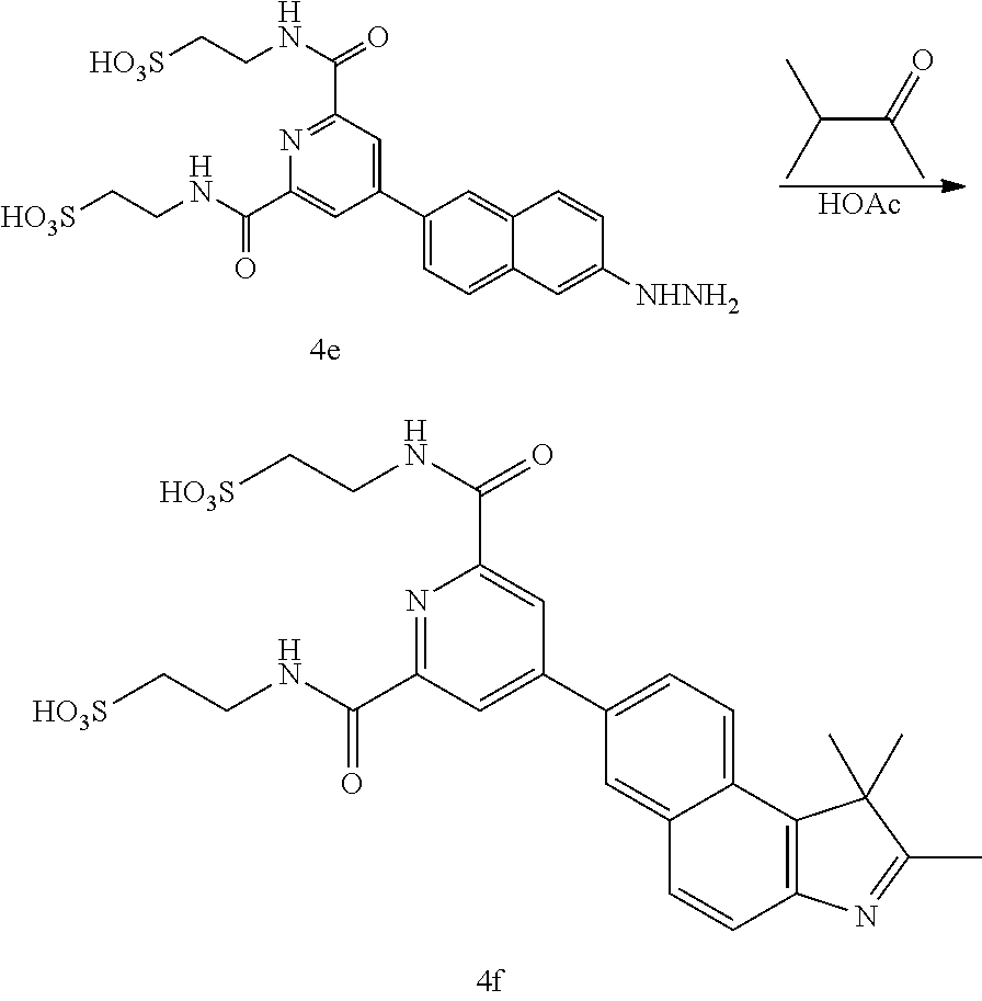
[HO3S]CCNC(=O)C1=NC(C(NCC[HO3S])=O)=CC(C2=CC=C3C(=C2)C=CC([NHNH2])=C3)=C1.C(C(=O)C)(C)C.[HOAc].[HO3S]CCNC(=O)C1=CC(C2=CC=C3C(=C2)C=CC2=C3C(C)(C)C(C)=N2)=CC(C(NCC[HO3S])=O)=N1
